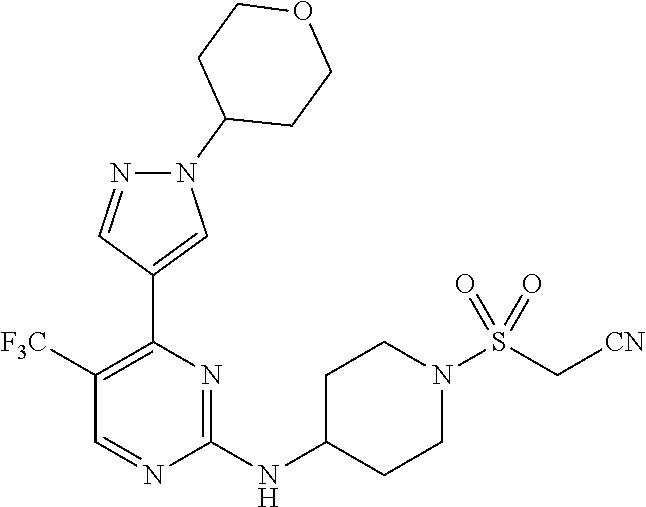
N(C1=NC(C2=CN(C3CCOCC3)N=C2)=C([F3C])C=N1)C1CCN(S(C[CN])(=O)=O)CC1
